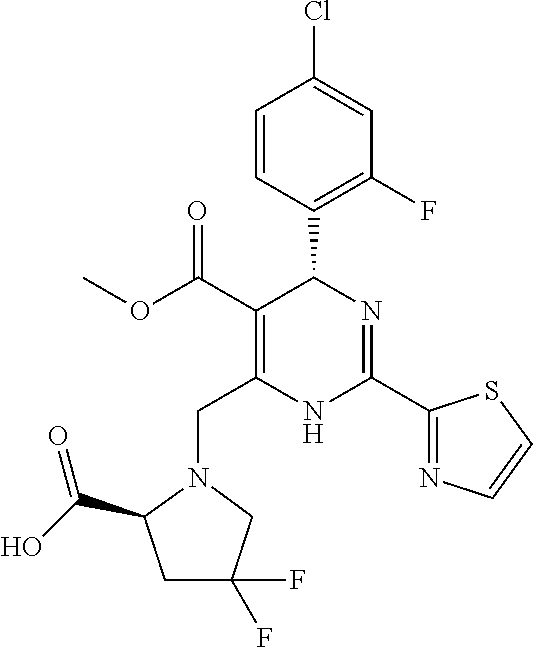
C1=CC(C2C(C(=O)OC)=C(CN3C(C(O)=O)CC(F)(F)C3)NC(C3=NC=CS3)=N2)=C(F)C=C1Cl
